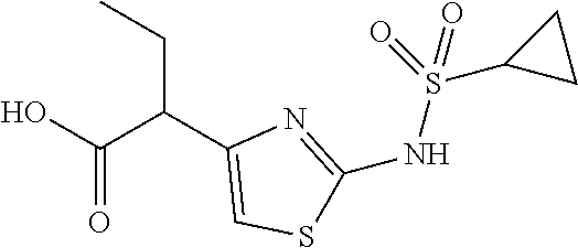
OC(C(C1=CSC(NS(C2CC2)(=O)=O)=N1)CC)=O
